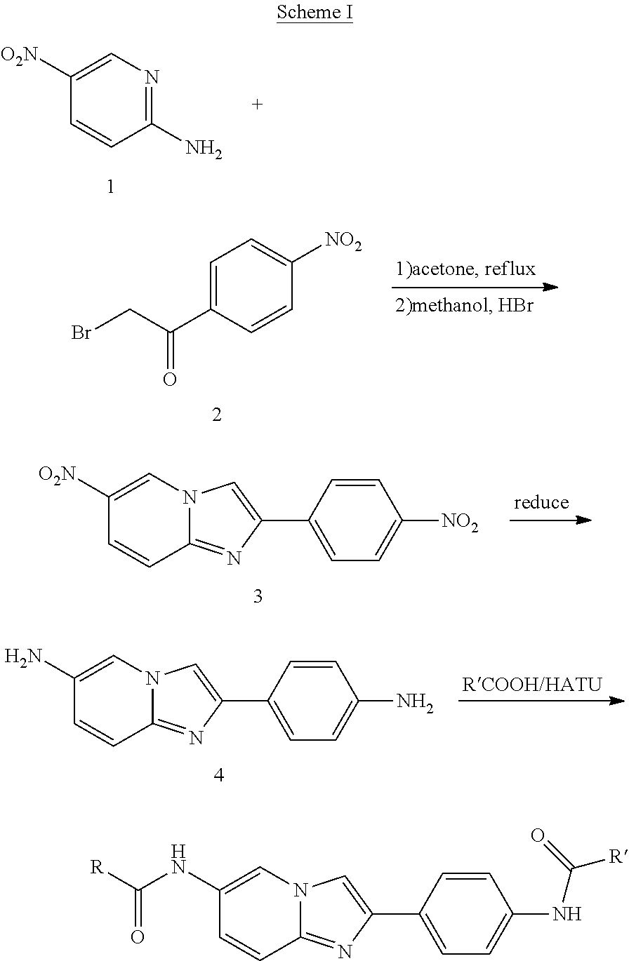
C1(N)=NC=C([O2N])C=C1.C1=C(C(CBr)=O)C=CC([NO2])=C1.C1=CC(C2=CN3C(=N2)C=CC([O2N])=C3)=CC=C1[NO2].[reduce].[RCOOH/HATU].C1=CC(C2=CN3C(=N2)C=CC(N)=C3)=CC=C1N.C1=CC(C2=CN3C(=N2)C=CC(NC([R])=O)=C3)=CC=C1NC([R])=O
